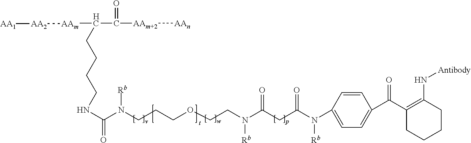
C1=CC(N(C(CC(N(CCOCCCN(C(NCCCCC(C([AAm+2][AAn])=O)[AAm][AA2][AA1])=O)[Rb])[Rb])=O)=O)[Rb])=CC=C1C(C1=C(N[Antibody])CCCC1)=O
